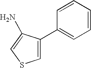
C1=C(C2=CC=CC=C2)C(N)=CS1
